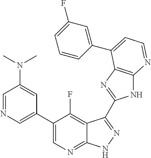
C1=NC=C(C2=CN=C3C(=C2F)C(C2=NC4=C(N2)N=CC=C4C2=CC(F)=CC=C2)=NN3)C=C1N(C)C
